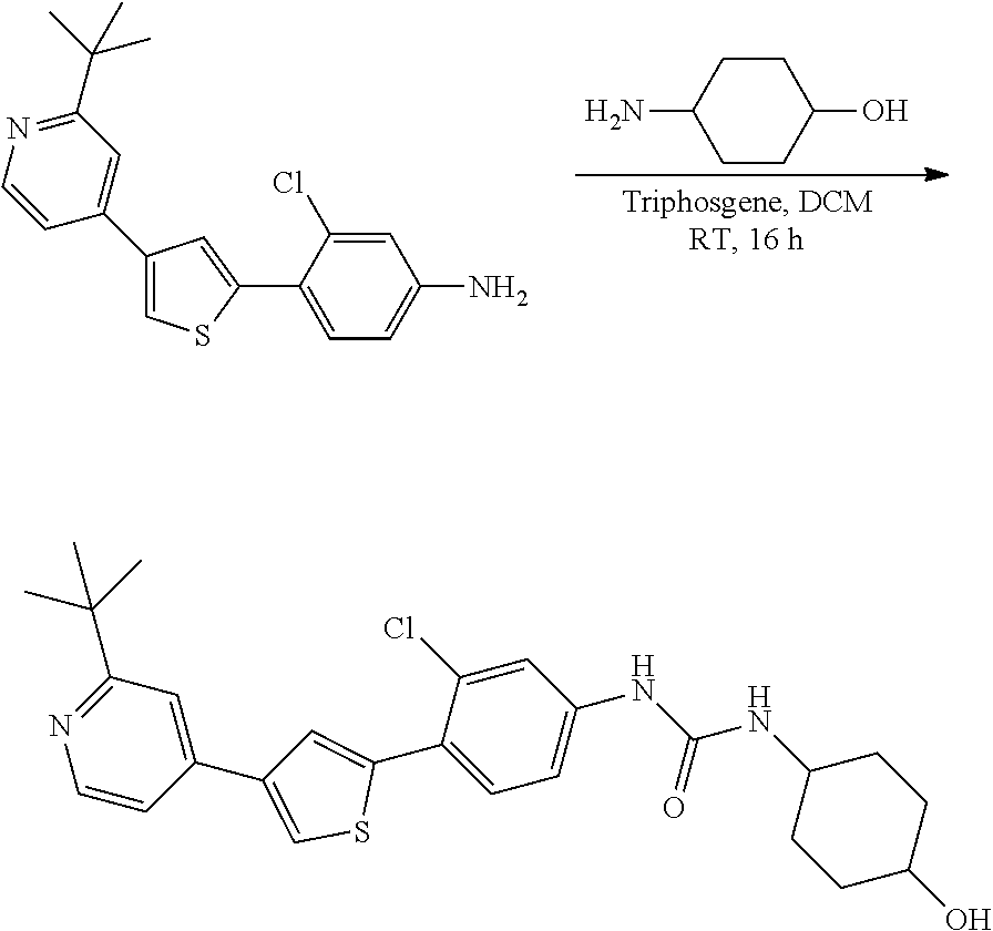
C1CC(N)CCC1O.C1(C2=CSC(C3=CC=C(N)C=C3Cl)=C2)=CC(C(C)(C)C)=NC=C1.N(C1CCC(O)CC1)C(NC1=CC=C(C2=CC(C3=CC(C(C)(C)C)=NC=C3)=CS2)C(Cl)=C1)=O
